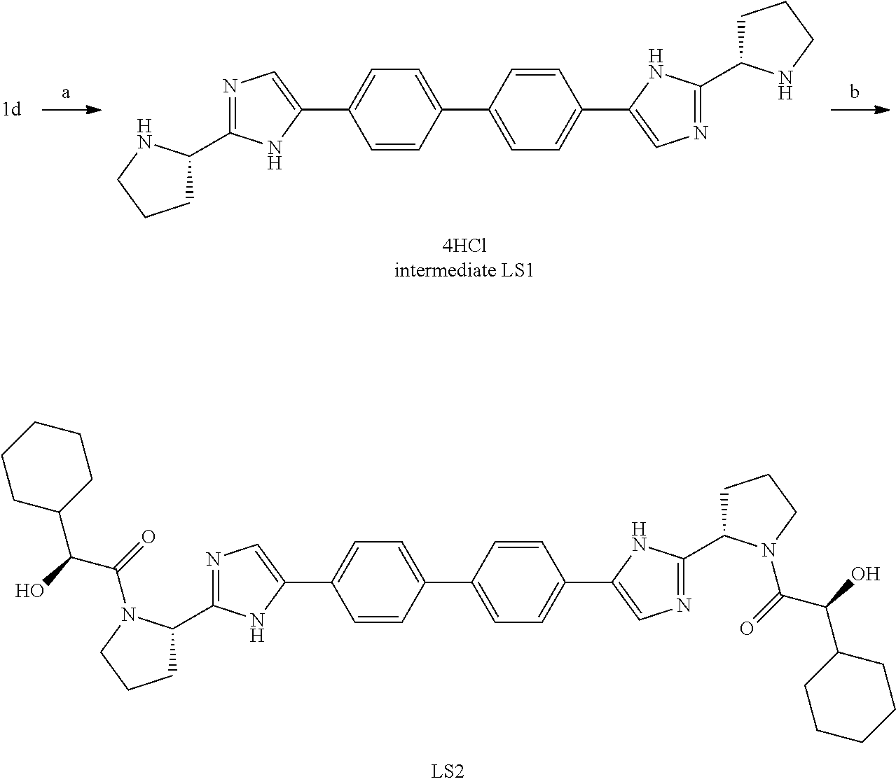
C1(C2=CC=C(C3=CN=C(C4CCCN4C(=O)C(O)C4CCCCC4)N3)C=C2)=CC=C(C2=CN=C(C3CCCN3C(=O)C(O)C3CCCCC3)N2)C=C1.C1(C2=CC=C(C3=CN=C(C4CCCN4)N3)C=C2)=CC=C(C2=CN=C(C3CCCN3)N2)C=C1
